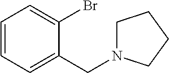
C1=CC=C(CN2CCCC2)C(Br)=C1
